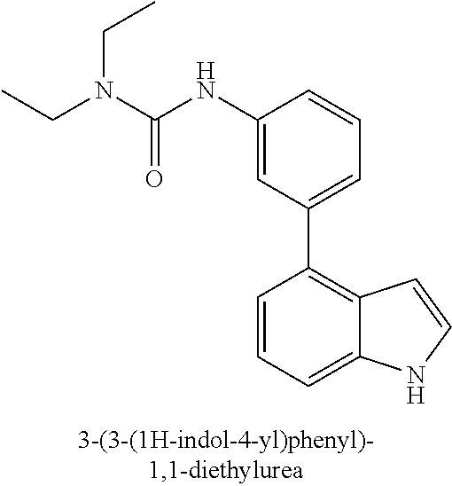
C1(NC(N(CC)CC)=O)=CC(C2=C3C(=CC=C2)NC=C3)=CC=C1
